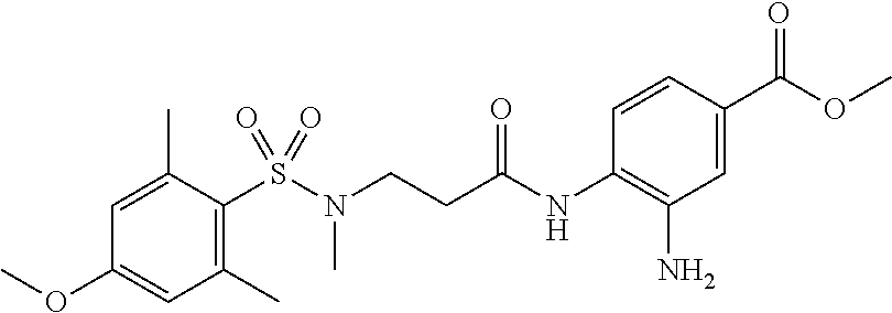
S(C1=C(C)C=C(OC)C=C1C)(N(CCC(NC1=C(N)C=C(C(=O)OC)C=C1)=O)C)(=O)=O
